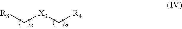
[X3](C[R4])C[R3]
